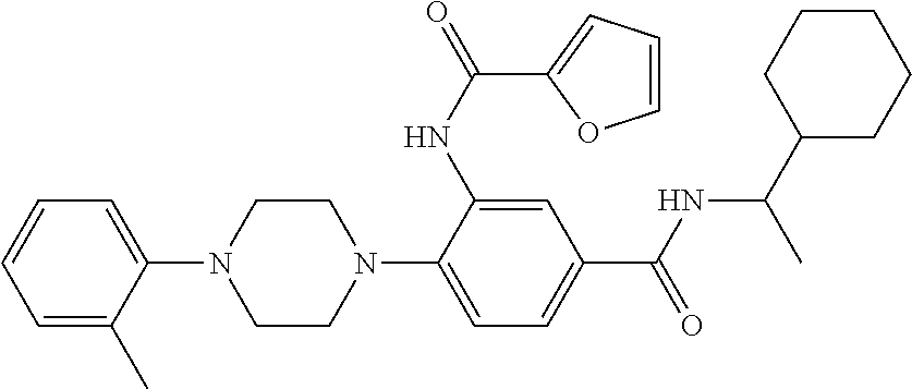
C1=C(C)C(N2CCN(C3=CC=C(C(NC(C)C4CCCCC4)=O)C=C3NC(=O)C3=CC=CO3)CC2)=CC=C1
